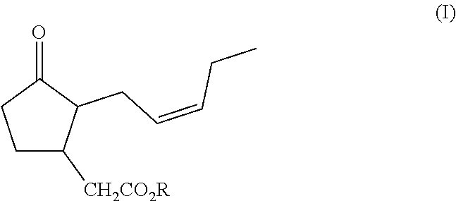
C1C([CH2CO2R])C(CC=CCC)C(=O)C1
